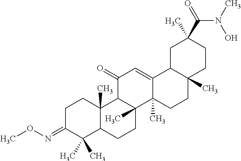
C1C(=NOC)C(C)(C)C2C(C)(C1)C1C(C)(CC2)C2(C)C(=CC1=O)C1C(C)(CC2)CCC(C)(C(=O)N(C)O)C1
